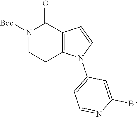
C1(=O)N([Boc])CCC2=C1C=CN2C1=CC=NC(Br)=C1
